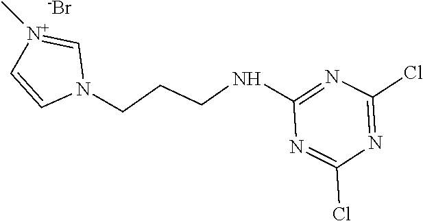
N1(CCCNC2=NC(Cl)=NC(Cl)=N2)C=[N+](C)C=C1.[-Br]
